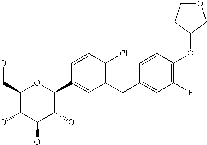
C1(CO)C(O)C(O)C(O)C(C2=CC(CC3=CC(F)=C(OC4COCC4)C=C3)=C(Cl)C=C2)O1
